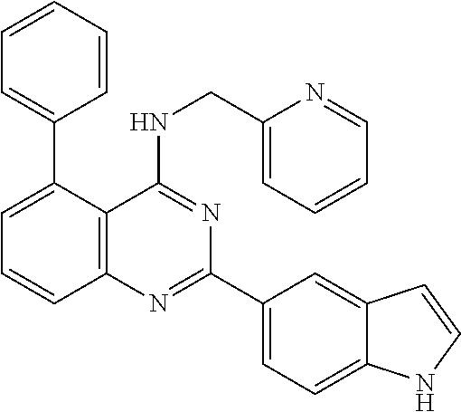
C1(C2=CC=CC3=C2C(NCC2=CC=CC=N2)=NC(C2=CC=C4C(=C2)C=CN4)=N3)=CC=CC=C1
